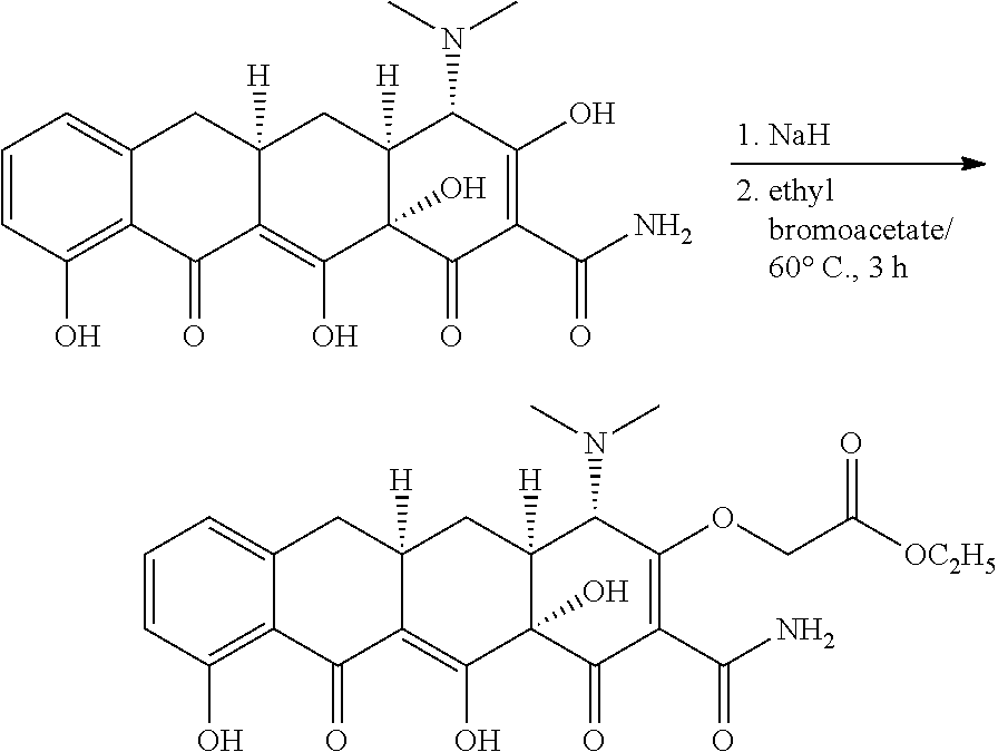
C1=CC(O)=C2C(=C1)CC1([H])C(=C(O)C3(O)C([H])(C1)C(N(C)C)C(O)=C(C(N)=O)C3=O)C2=O.C1=CC(O)=C2C(=C1)CC1([H])C(=C(O)C3(O)C([H])(C1)C(N(C)C)C(OCC([OC2H5])=O)=C(C(N)=O)C3=O)C2=O
